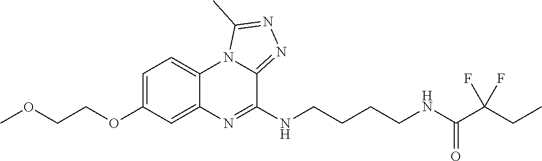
C1=C(OCCOC)C=C2C(=C1)N1C(=NN=C1C)C(NCCCCNC(C(CC)(F)F)=O)=N2
